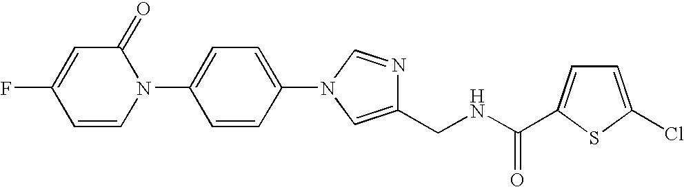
C1=C(F)C=CN(C2=CC=C(N3C=NC(CNC(=O)C4=CC=C(Cl)S4)=C3)C=C2)C1=O
